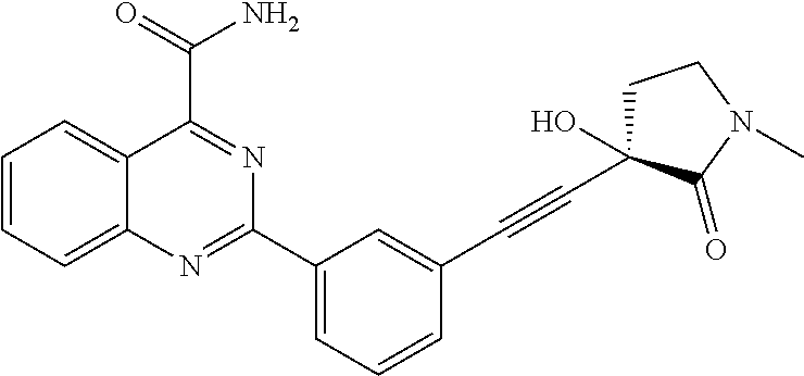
C1(C2=CC=CC(C#CC3(O)CCN(C)C3=O)=C2)=NC2=CC=CC=C2C(C(=O)N)=N1
